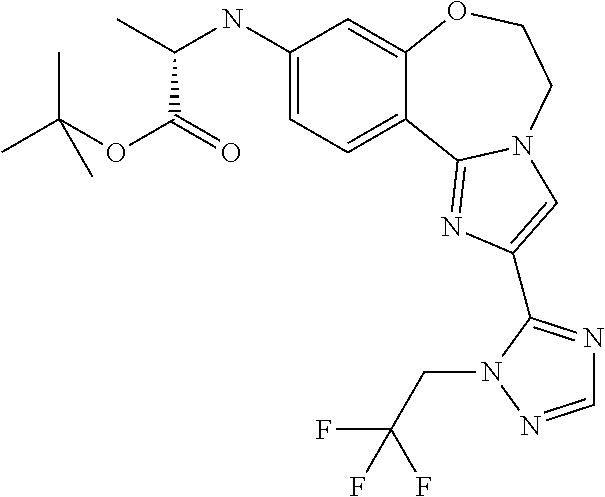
C1(NC(C)C(OC(C)(C)C)=O)=CC=C2C(=C1)OCCN1C2=NC(C2=NC=NN2CC(F)(F)F)=C1
